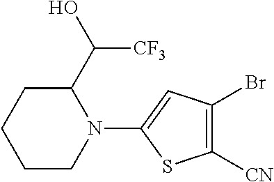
C1([CN])=C(Br)C=C(N2C(C(O)[CF3])CCCC2)S1
